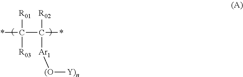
*C(C(*)([R02])[Ar1][(O][Y)n])([R01])[R03]
